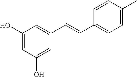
C1(O)=CC(O)=CC(C=CC2=CC=C(C)C=C2)=C1
